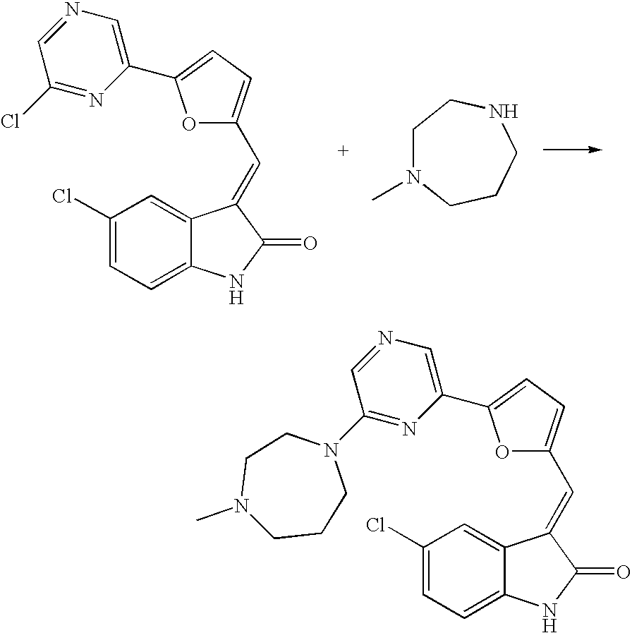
C1(Cl)=CC=C2C(=C1)C(=CC1=CC=C(C3=CN=CC(N4CCN(C)CCC4)=N3)O1)C(=O)N2.C1(Cl)=CC=C2C(=C1)C(=CC1=CC=C(C3=CN=CC(Cl)=N3)O1)C(=O)N2.C1N(C)CCCNC1
